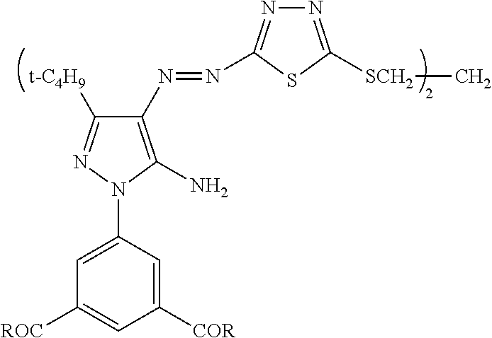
C1([t-C4H9])=NN(C2=CC([ROC])=CC([COR])=C2)C(N)=C1N=NC1=NN=C([SCH2]C)S1
